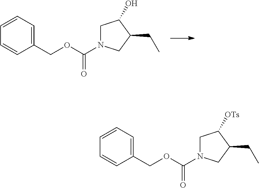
C1(COC(=O)N2CC(O)C(CC)C2)=CC=CC=C1.C1(COC(=O)N2CC([OTs])C(CC)C2)=CC=CC=C1
